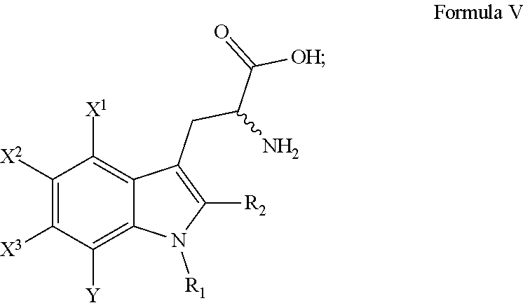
C1([X2])=C([X3])C([Y])=C2C(=C1[X1])C(CC(N)C(=O)[OH])=C([R2])N2[R1]
